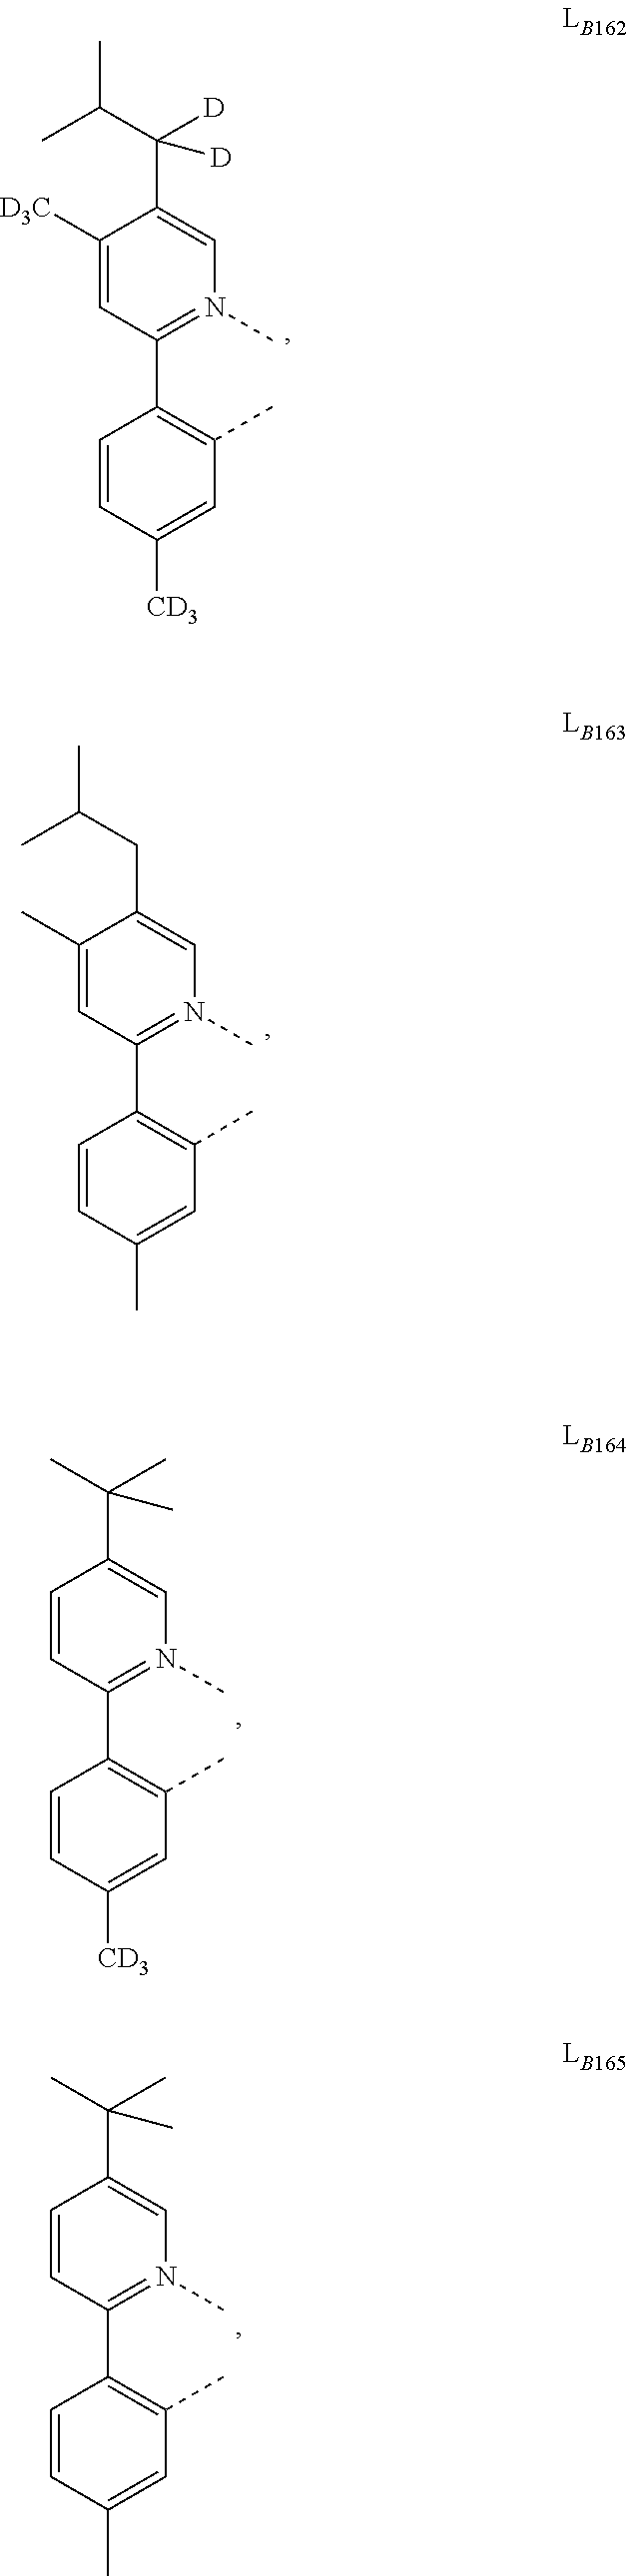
C1=CC(C)=CC(C)=C1C1=N(C)C=C(CC(C)C)C(C)=C1.C1=CC([CD3])=CC(C)=C1C1=N(C)C=C(C([D])(C(C)C)[D])C([D3C])=C1.C1=CC([CD3])=CC(C)=C1C1=N(C)C=C(C(C)(C)C)C=C1.C1=CC(C)=CC(C)=C1C1=N(C)C=C(C(C)(C)C)C=C1
